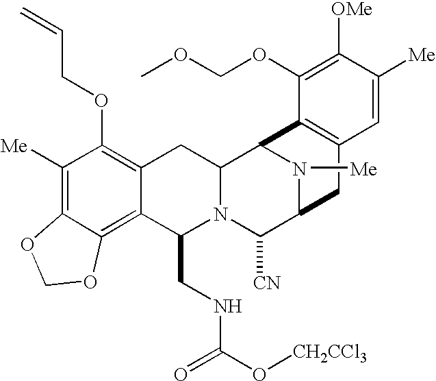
C1([Me])=C2C(=C3C(=C1OCC=C)CC1N(C3CNC(O[CH2CCl3])=O)C([CN])C3N([Me])C1C1=C(C3)C=C([Me])C([OMe])=C1OCOC)OCO2
